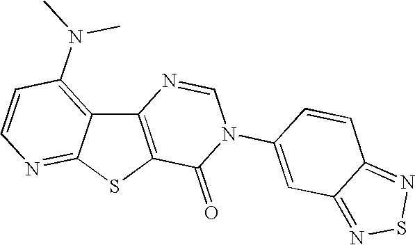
C12=C(SC3=NC=CC(N(C)C)=C13)C(=O)N(C1=CC3=NSN=C3C=C1)C=N2
